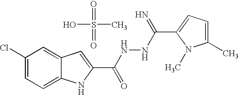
C1(Cl)=CC=C2C(=C1)C=C(C(NNC(C1=CC=C(C)N1C)=N)=O)N2.OS(C)(=O)=O
